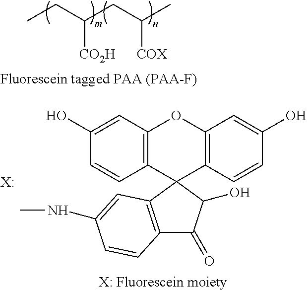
CCC(CC(C)[COX])[CO2H].[X:].C12=C(C=CC(O)=C1)C1(C3=C(O2)C=C(O)C=C3)C(O)C(=O)C2=C1C=C(NC)C=C2
